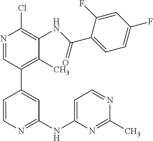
C1(NC2=CC=NC(C)=N2)=NC=CC(C2=C(C)C(NC(C3=CC=C(F)C=C3F)=O)=C(Cl)N=C2)=C1
